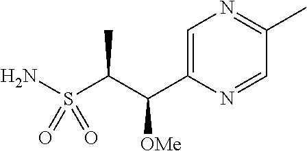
C1=C(C(C(S(N)(=O)=O)C)[OMe])N=CC(C)=N1
